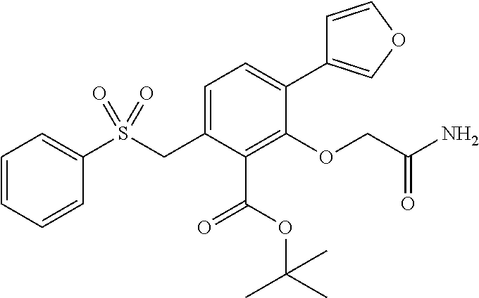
C1=CC=CC(S(CC2=CC=C(C3=COC=C3)C(OCC(N)=O)=C2C(OC(C)(C)C)=O)(=O)=O)=C1
